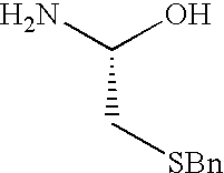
NC(O)C[SBn]
